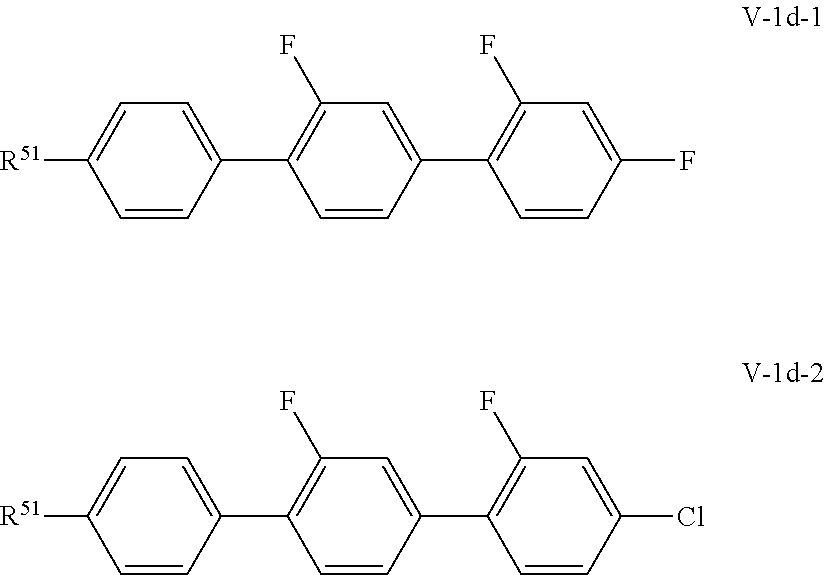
C1=CC(C2=C(F)C=C(F)C=C2)=CC(F)=C1C1=CC=C([R51])C=C1.C1=CC(C2=C(F)C=C(Cl)C=C2)=CC(F)=C1C1=CC=C([R51])C=C1
